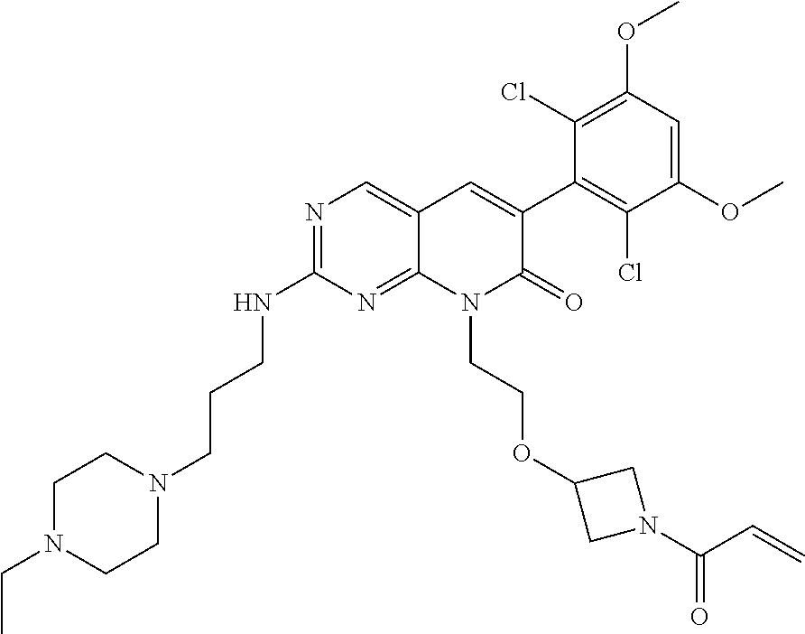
C1(NCCCN2CCN(CC)CC2)=NC=C2C(=N1)N(CCOC1CN(C(C=C)=O)C1)C(=O)C(C1=C(Cl)C(OC)=CC(OC)=C1Cl)=C2
